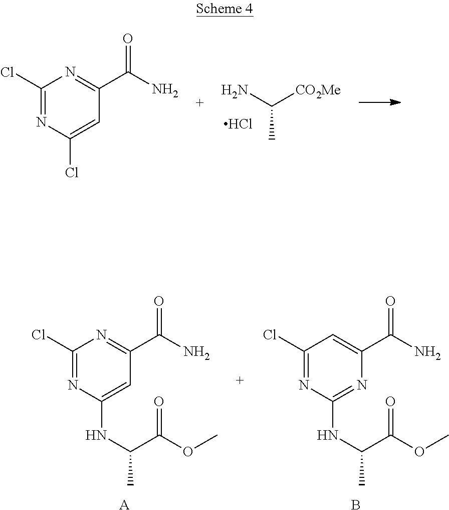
C(C)(N)[CO2Me].Cl.C1(Cl)=NC(Cl)=CC(C(N)=O)=N1.C1(Cl)=NC(NC(C)C(OC)=O)=CC(C(N)=O)=N1.[A].C1(Cl)=NC(NC(C)C(OC)=O)=NC(C(N)=O)=C1.B
